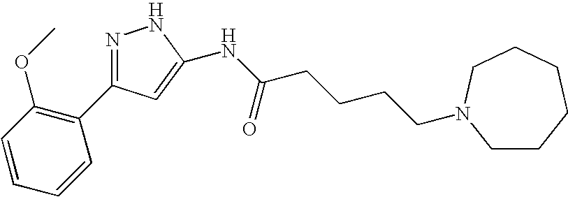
C1(C2=NNC(NC(=O)CCCCN3CCCCCC3)=C2)=C(OC)C=CC=C1
